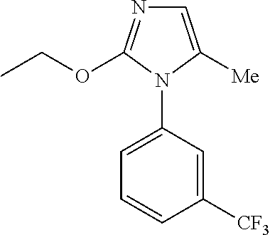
C1=C([Me])N(C2=CC=CC([CF3])=C2)C(OCC)=N1
